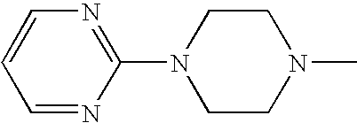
C1=NC(N2CCN(C)CC2)=NC=C1
